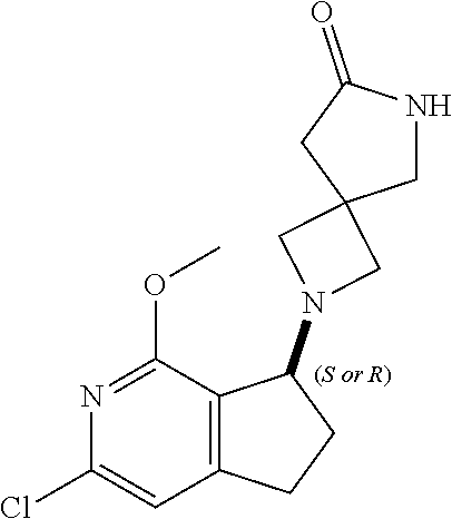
N1(C2C3=C(CC2)C=C(Cl)N=C3OC)CC2(C1)CNC(=O)C2
